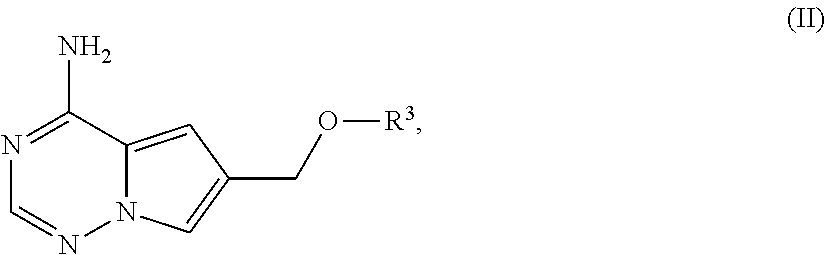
C1(N)=NC=NN2C1=CC(CO[R3])=C2
